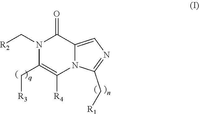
C(N1C(C[R3])=C([R4])N2C(=CN=C2C[R1])C1=O)[R2]
